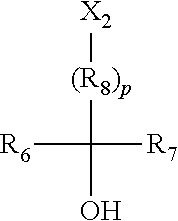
OC([(R8)p][X2])([R6])[R7]
